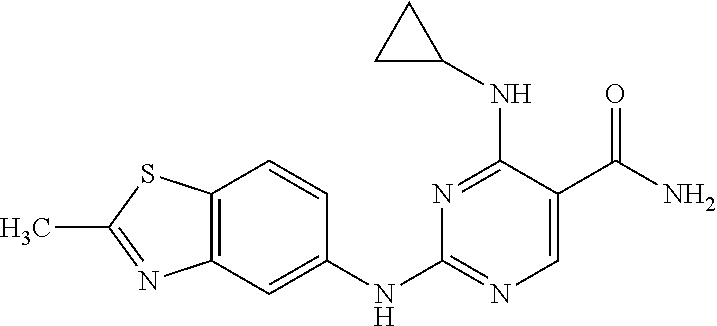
N1=C(NC2CC2)C(C(N)=O)=CN=C1NC1=CC2=C(SC(C)=N2)C=C1
